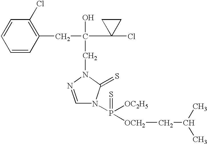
C1=CC=CC(CC(C2(Cl)CC2)(O)CN2C(=S)N(P([OC2H5])([OCH2]CC(C)C)=S)C=N2)=C1Cl
